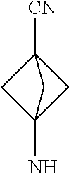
C12(N)CC([CN])(C1)C2
